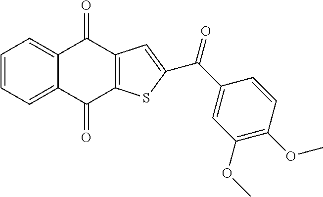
C1=CC=C2C(=C1)C(=O)C1=C(C2=O)SC(C(C2=CC(OC)=C(OC)C=C2)=O)=C1
